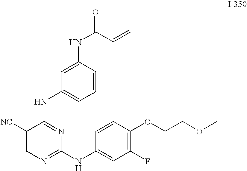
C1([NC])=CN=C(NC2=CC(F)=C(OCCOC)C=C2)N=C1NC1=CC=CC(NC(C=C)=O)=C1
